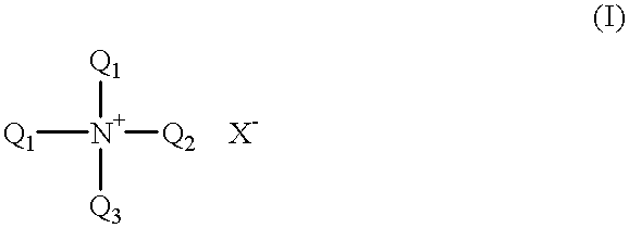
[Q1][N+]([Q2])([Q3])[Q1]
